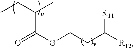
O=C([G]CCC([R12])[R11])C(CC)C
